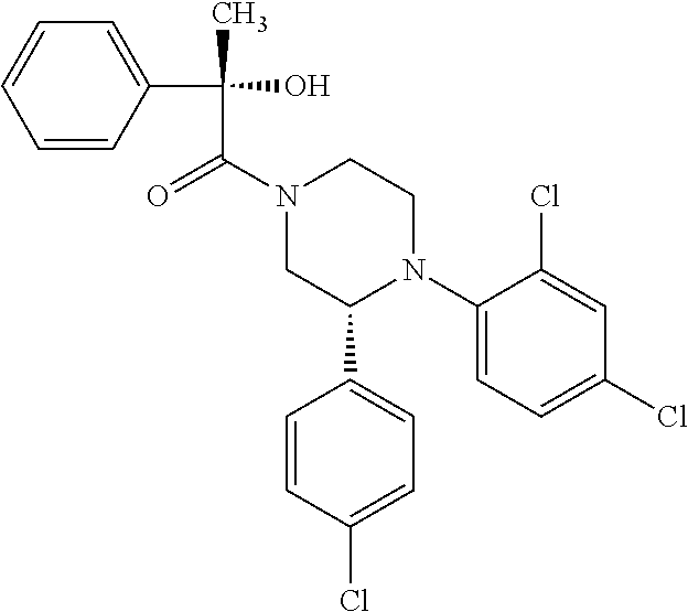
C1(N2CCN(C(C(C3=CC=CC=C3)(O)C)=O)CC2C2=CC=C(Cl)C=C2)=CC=C(Cl)C=C1Cl
